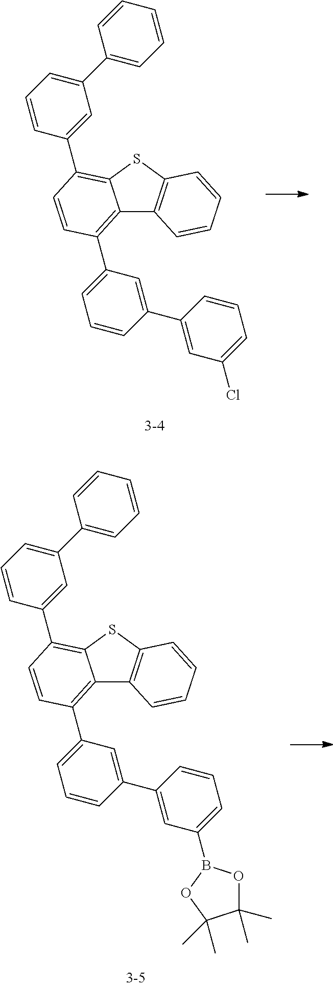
C12=C(C3=CC=CC(C4=CC(Cl)=CC=C4)=C3)C=CC(C3=CC(C4=CC=CC=C4)=CC=C3)=C1SC1=C2C=CC=C1.C12=C(C3=CC=CC(C4=CC(B5OC(C)(C)C(C)(C)O5)=CC=C4)=C3)C=CC(C3=CC(C4=CC=CC=C4)=CC=C3)=C1SC1=C2C=CC=C1
